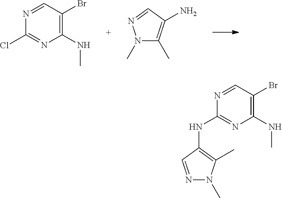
C1=NC(Cl)=NC(NC)=C1Br.N1(C)C(C)=C(N)C=N1.C1=NC(NC2=C(C)N(C)N=C2)=NC(NC)=C1Br
